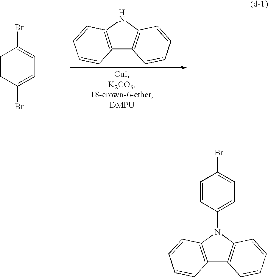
C12=C(NC3=C1C=CC=C3)C=CC=C2.C1=CC(Br)=CC=C1Br.C12=C(N(C3=CC=C(Br)C=C3)C3=C1C=CC=C3)C=CC=C2
